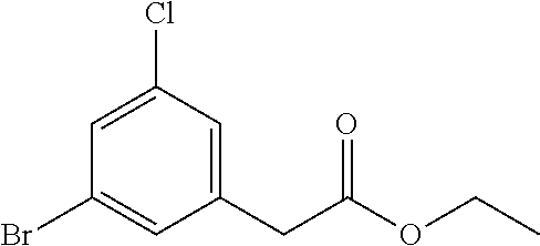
C1(Br)=CC(CC(OCC)=O)=CC(Cl)=C1
